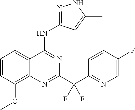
C1=CC(OC)=C2C(=C1)C(NC1=NNC(C)=C1)=NC(C(C1=NC=C(F)C=C1)(F)F)=N2
